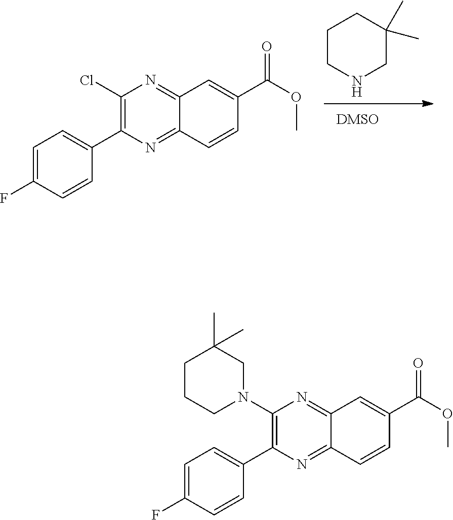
C1=C(F)C=CC(C2=C(N3CCCC(C)(C)C3)N=C3C(=N2)C=CC(C(OC)=O)=C3)=C1.C1=C(F)C=CC(C2=C(Cl)N=C3C(=N2)C=CC(C(OC)=O)=C3)=C1.[DMSO].C1NCCCC1(C)C
